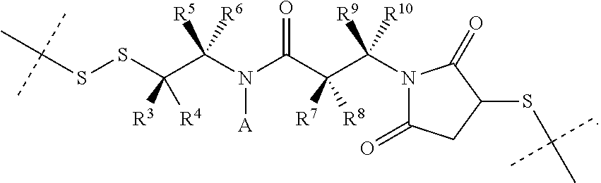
C(N(C(C(C(N1C(=O)CC(SC(C)(C)C)C1=O)([R9])[R10])([R7])[R8])=O)[A])(C(SSC(C)(C)C)([R3])[R4])([R5])[R6]
